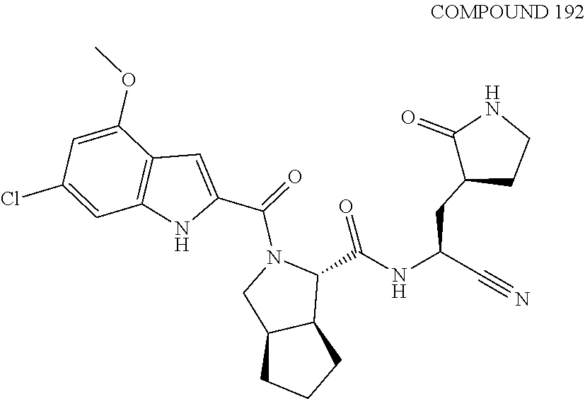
C1(Cl)=CC2=C(C(OC)=C1)C=C(C(=O)N1CC3C(C1C(NC(C#N)CC1CCNC1=O)=O)CCC3)N2
